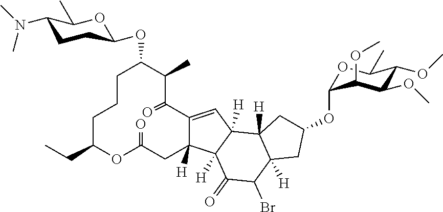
C12=CC3([H])C([H])(C1([H])CC(=O)OC(CC)CCCC(OC1CCC(N(C)C)C(C)O1)C(C)C2=O)C(=O)C(Br)C1([H])C3([H])CC(OC2OC(C)C(OC)C(OC)C2OC)C1
